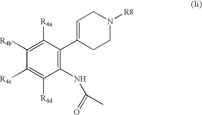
C1([R4b])=C([R4a])C(C2=CCN([R8])CC2)=C(NC(=O)C)C([R4d])=C1[R4c]
